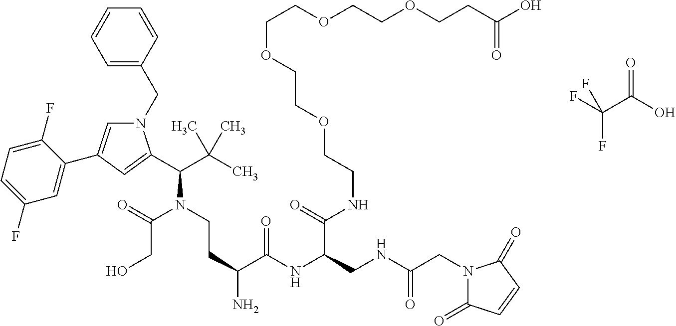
N1(CC2=CC=CC=C2)C=C(C2=CC(F)=CC=C2F)C=C1C(C(C)(C)C)N(CCC(N)C(NC(CNC(CN1C(=O)C=CC1=O)=O)C(=O)NCCOCCOCCOCCOCCC(O)=O)=O)C(=O)CO.FC(C(O)=O)(F)F
